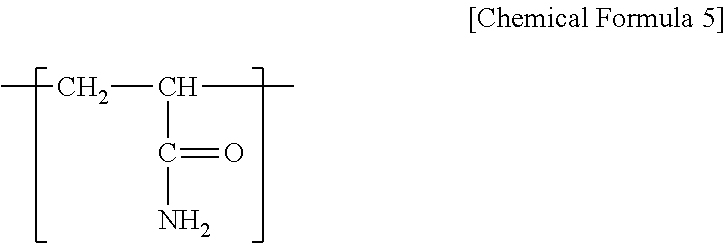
C(C)(CC)C(N)=O
